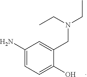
C1(N)=CC=C(O)C(CN(CC)CC)=C1
